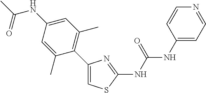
C1(C2=C(C)C=C(NC(C)=O)C=C2C)=CSC(NC(NC2=CC=NC=C2)=O)=N1
